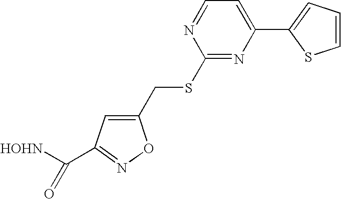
C1(CSC2=NC(C3=CC=CS3)=CC=N2)=CC(C([HOHN])=O)=NO1
